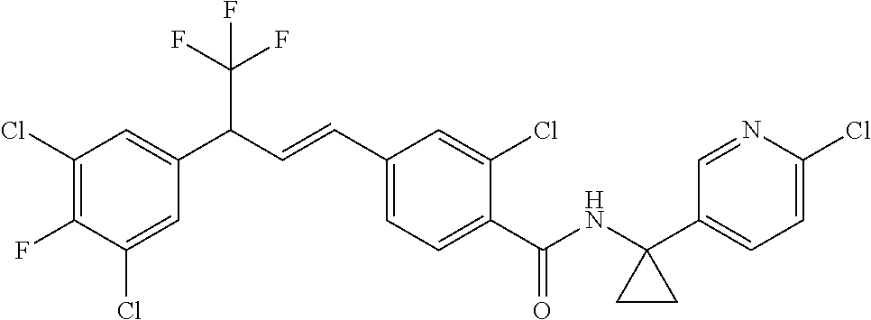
C1(Cl)=CC(C(C=CC2=CC=C(C(NC3(C4=CC=C(Cl)N=C4)CC3)=O)C(Cl)=C2)C(F)(F)F)=CC(Cl)=C1F
